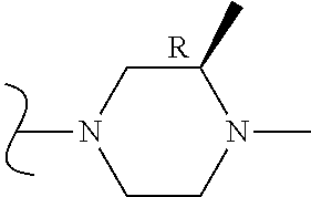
C1C(C)N(C)CCN1C.[R]
